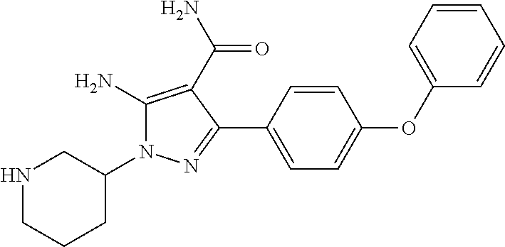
C1(OC2=CC=C(C3=NN(C4CNCCC4)C(N)=C3C(N)=O)C=C2)=CC=CC=C1
